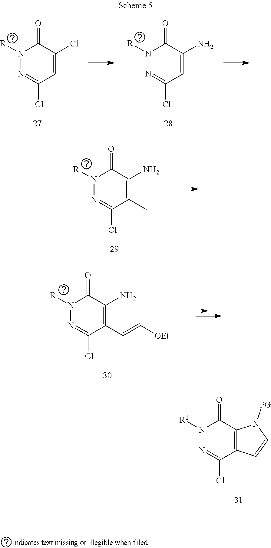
N1([R1])N=C(Cl)C2=C(C1=O)N([PG])C=C2.N1([R])N=C(Cl)C=C(Cl)C1=O.N1([R])N=C(Cl)C=C(N)C1=O.N1([R])N=C(Cl)C(C)=C(N)C1=O.N1([R])N=C(Cl)C(C=C[OEt])=C(N)C1=O
